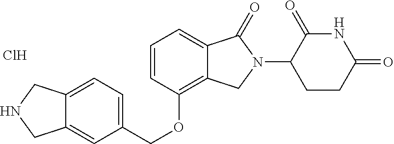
C1=CC(OCC2=CC=C3C(=C2)CNC3)=C2C(=C1)C(=O)N(C1CCC(=O)NC1=O)C2.Cl
